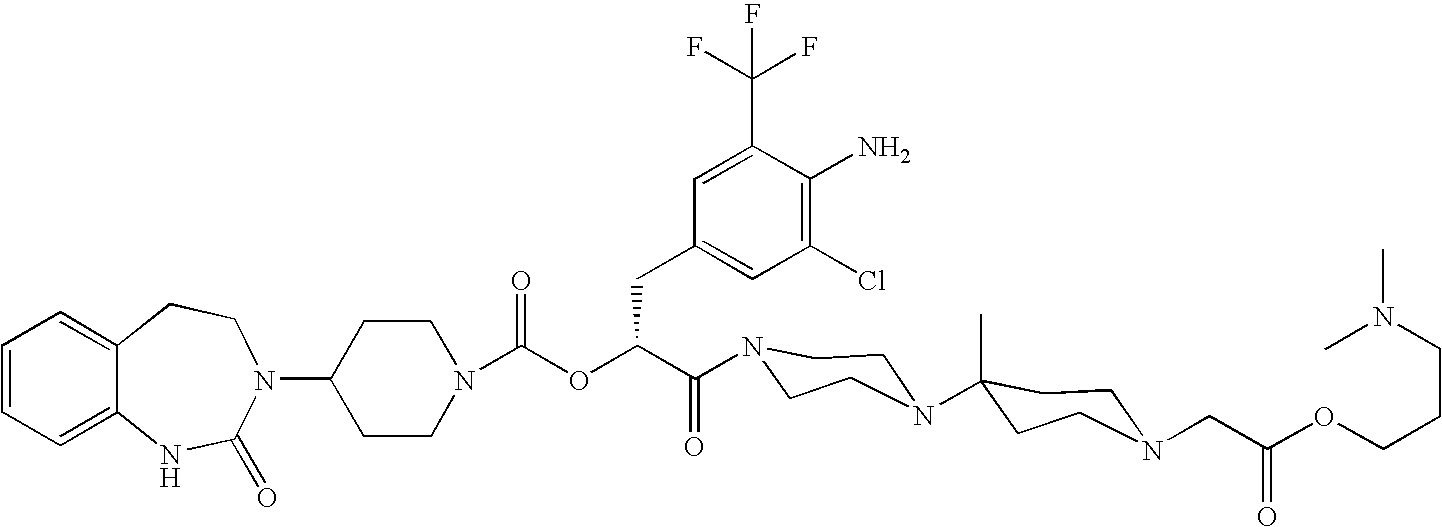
C12=CC=CC=C1NC(=O)N(C1CCN(C(OC(C(=O)N3CCN(C4(C)CCN(CC(OCCCN(C)C)=O)CC4)CC3)CC3=CC(Cl)=C(N)C(C(F)(F)F)=C3)=O)CC1)CC2
